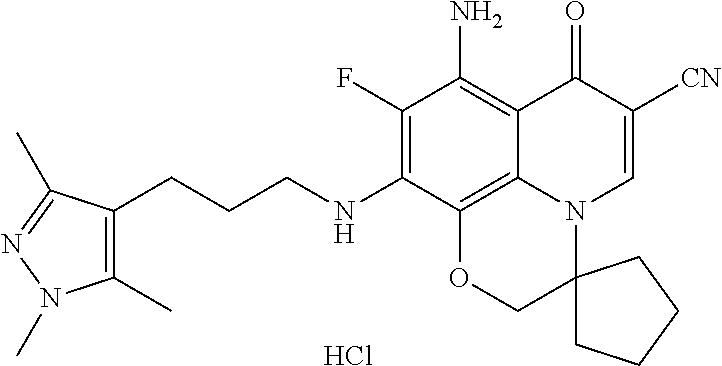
Cl.C1(F)=C(NCCCC2=C(C)N(C)N=C2C)C2=C3C(=C1N)C(=O)C([CN])=CN3C1(CO2)CCCC1
